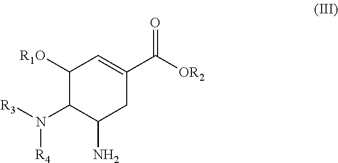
C1([R1O])C(N([R3])[R4])C(N)CC(C([OR2])=O)=C1
